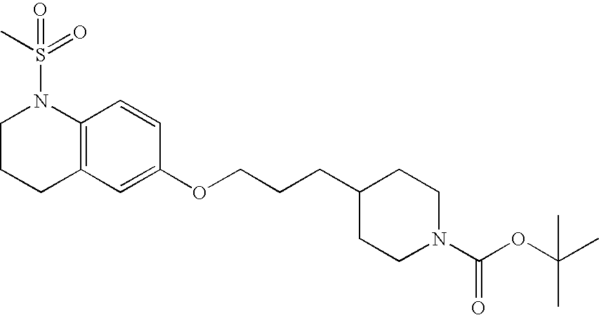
C12=C(C=C(OCCCC3CCN(C(OC(C)(C)C)=O)CC3)C=C1)CCCN2S(=O)(C)=O
